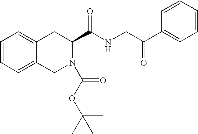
C1=CC=C2C(=C1)CC(C(NCC(C1=CC=CC=C1)=O)=O)N(C(OC(C)(C)C)=O)C2
